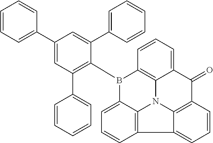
C1(C2=CC(C3=CC=CC=C3)=C(B3C4=CC=CC5=C4N4C6=C3C=CC=C6C(=O)C3=C4C5=CC=C3)C(C3=CC=CC=C3)=C2)=CC=CC=C1
